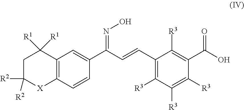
C12=C(C=CC(C(C=CC3=C([R3])C([R3])=C([R3])C(C(=O)O)=C3[R3])=NO)=C1)[X]C([R2])([R2])CC2([R1])[R1]
